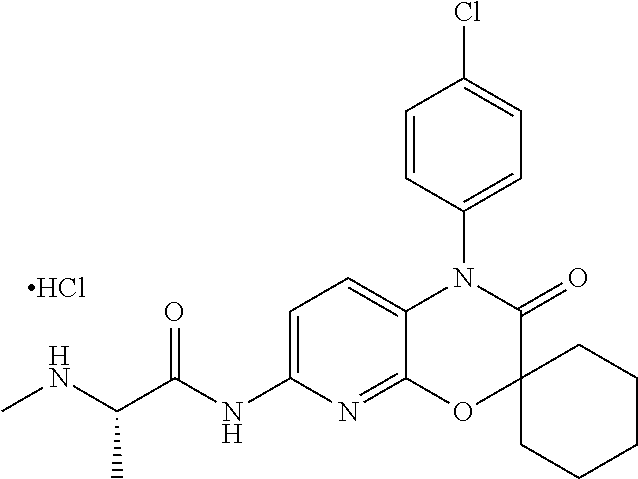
C1=CC(N2C3=CC=C(NC(C(NC)C)=O)N=C3OC3(C2=O)CCCCC3)=CC=C1Cl.Cl
